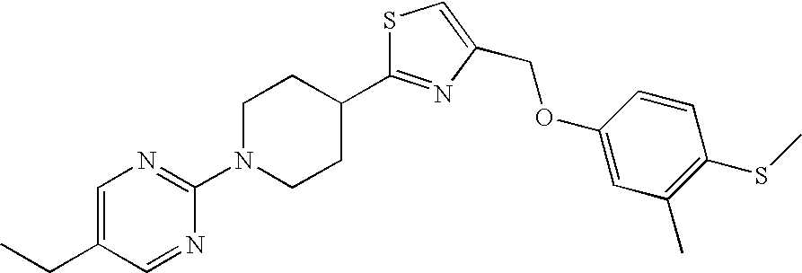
C1=C(CC)C=NC(N2CCC(C3=NC(COC4=CC(C)=C(SC)C=C4)=CS3)CC2)=N1
